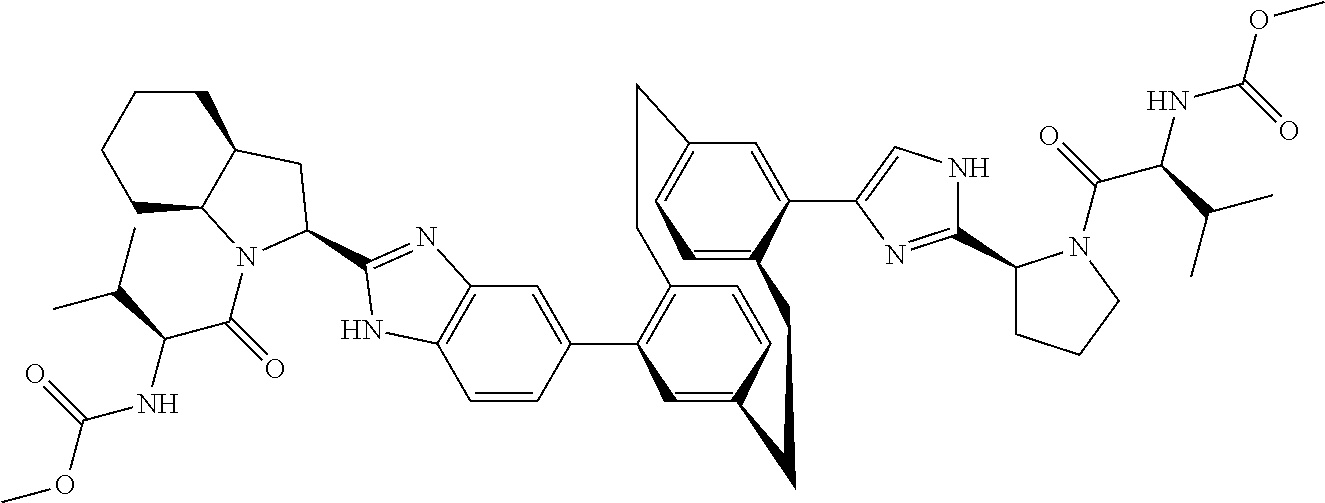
C1=CC(C2=C3C=CC(=C2)CCC2=CC=C(C=C2C2=CNC(C4CCCN4C(C(NC(OC)=O)C(C)C)=O)=N2)CC3)=CC2=C1NC(C1N(C(C(NC(OC)=O)C(C)C)=O)C3CCCCC3C1)=N2
